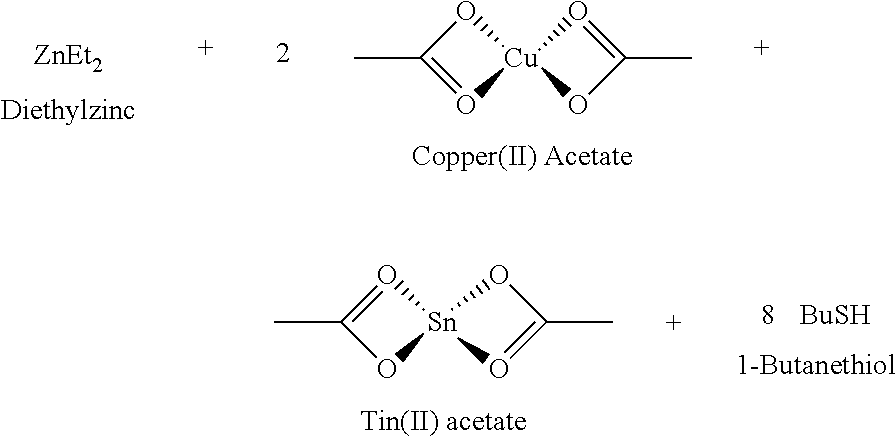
[ZnEt2].O1C(C)=O[Cu]12OC(C)=O2.O1=C(C)O[Sn]12O=C(C)O2.[BuSH]
